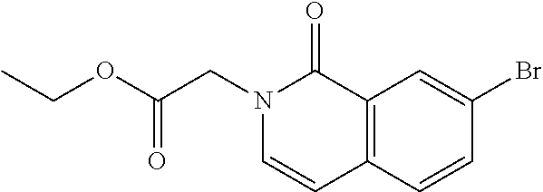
C12=C(C=CC(Br)=C1)C=CN(CC(=O)OCC)C2=O
